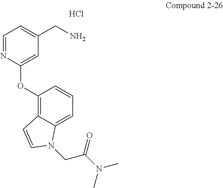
Cl.C1=NC(OC2=C3C(=CC=C2)N(CC(N(C)C)=O)C=C3)=CC(CN)=C1
